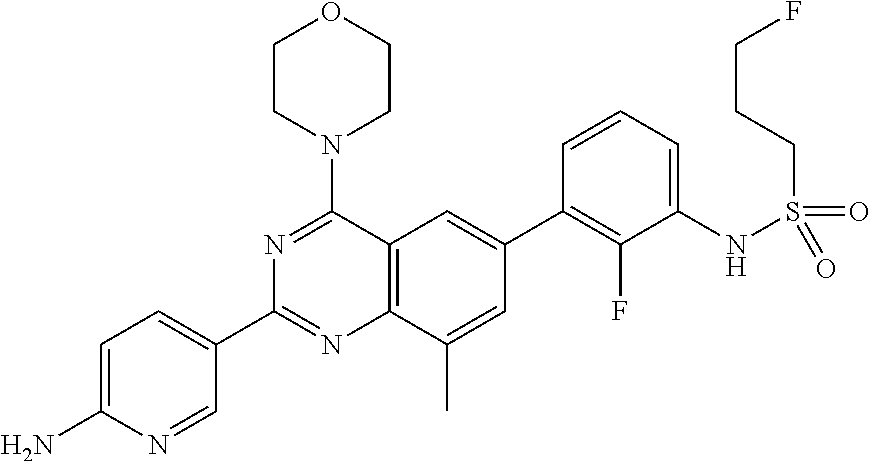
C12=C(C(N3CCOCC3)=NC(C3=CC=C(N)N=C3)=N1)C=C(C1=C(F)C(NS(CCCF)(=O)=O)=CC=C1)C=C2C
